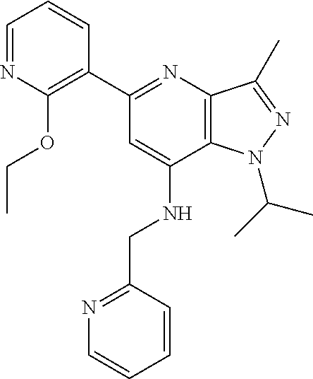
C1=NC(OCC)=C(C2=NC3=C(C(NCC4=NC=CC=C4)=C2)N(C(C)C)N=C3C)C=C1
